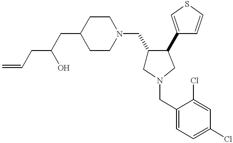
C=CCC(O)CC1CCN(CC2CN(CC3=CC=C(Cl)C=C3Cl)CC2C2=CSC=C2)CC1
